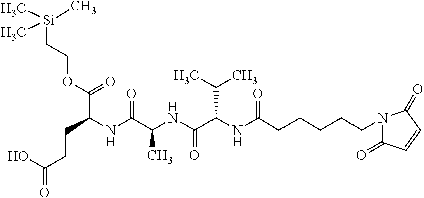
C(N1C(=O)C=CC1=O)CCCCC(NC(C(NC(C(NC(CCC(=O)O)C(OCC[Si](C)(C)C)=O)=O)C)=O)C(C)C)=O
